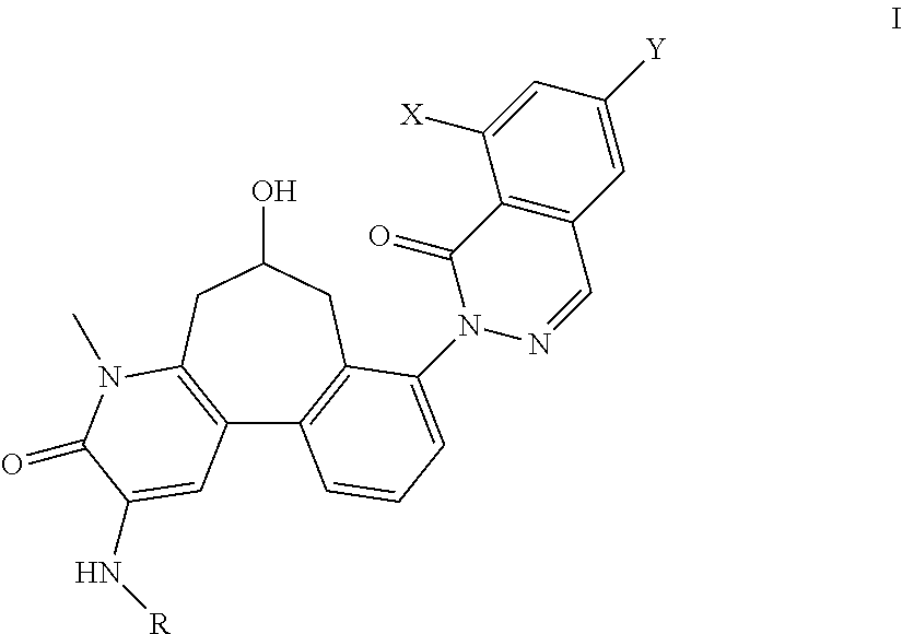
C12=C(CC(O)CC3=C1C=CC=C3N1N=CC3=C(C1=O)C([X])=CC([Y])=C3)N(C)C(=O)C(N[R])=C2
